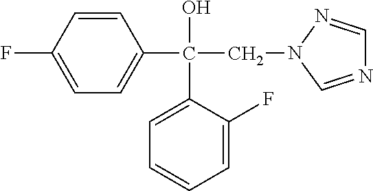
C1=C(F)C=CC(C(O)(C2=CC=CC=C2F)CN2C=NC=N2)=C1
